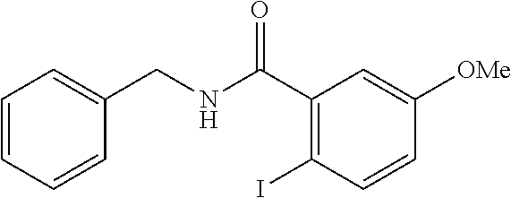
C1=CC=CC(CNC(C2=C(I)C=CC([OMe])=C2)=O)=C1
